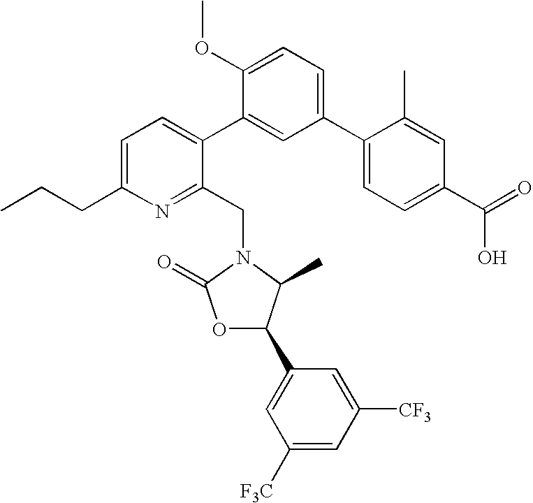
C1=C(CCC)N=C(CN2C(C)C(C3=CC([F3C])=CC([CF3])=C3)OC2=O)C(C2=CC(C3=CC=C(C(=O)O)C=C3C)=CC=C2OC)=C1
